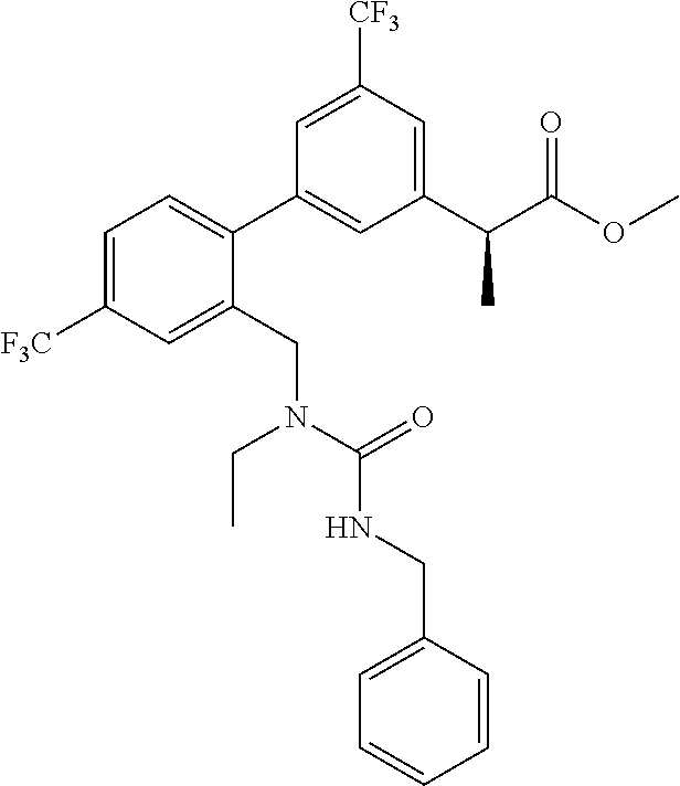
C1=C([F3C])C=C(CN(CC)C(NCC2=CC=CC=C2)=O)C(C2=CC(C(C(OC)=O)C)=CC([CF3])=C2)=C1
